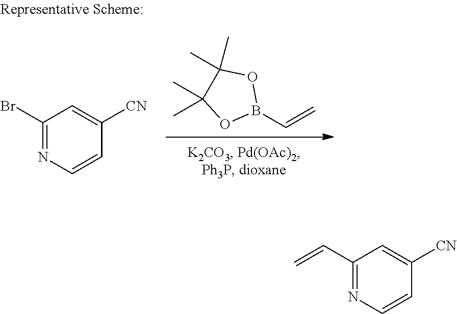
B1(C=C)OC(C)(C)C(C)(C)O1.C1(Br)=NC=CC([CN])=C1.C(=C)C1=NC=CC([CN])=C1
